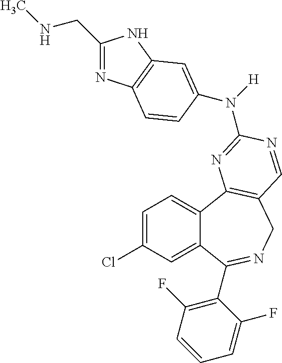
C1=C(Cl)C=C2C(=C1)C1=C(CN=C2C2=C(F)C=CC=C2F)C=NC(N([H])C2=CC3=C(N=C(CNC)N3)C=C2)=N1
